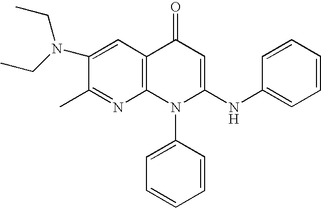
C1(C)=NC2=C(C=C1N(CC)CC)C(=O)C=C(NC1=CC=CC=C1)N2C1=CC=CC=C1
